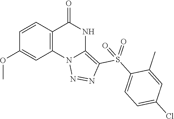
C1(OC)=CC2=C(C=C1)C(=O)NC1=C(S(C3=CC=C(Cl)C=C3C)(=O)=O)N=NN21
